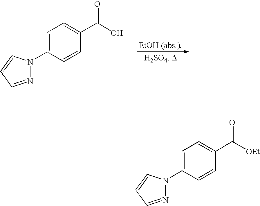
C1=C(N2N=CC=C2)C=CC(C(O)=O)=C1.C1=C(N2N=CC=C2)C=CC(C([OEt])=O)=C1
